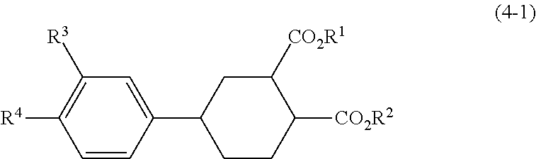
C1=CC(C2CCC([CO2R2])C([CO2R1])C2)=CC([R3])=C1[R4]
